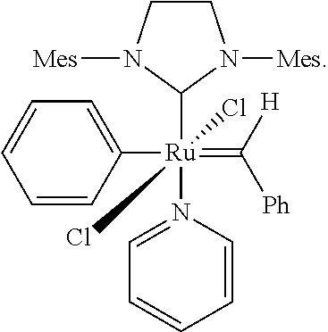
C1=CC([Ru](=C([Ph])[H])(C2N([Mes])CCN2[Mes])(N2=CC=CC=C2)(Cl)Cl)=CC=C1
